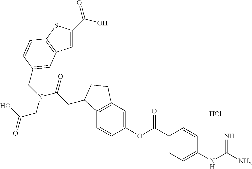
Cl.C12=C(C=C(OC(C3=CC=C(NC(N)=N)C=C3)=O)C=C1)CCC2CC(N(CC1=CC2=C(SC(C(O)=O)=C2)C=C1)CC(O)=O)=O
